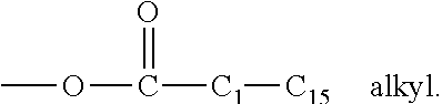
COC(=O)[C1][C15].[alkyl]
